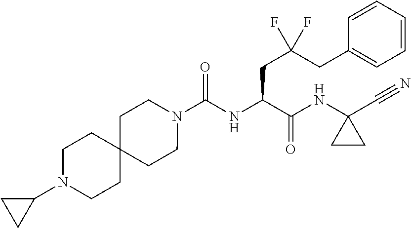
N1(C(NC(C(NC2(C#N)CC2)=O)CC(CC2=CC=CC=C2)(F)F)=O)CCC2(CC1)CCN(C1CC1)CC2
